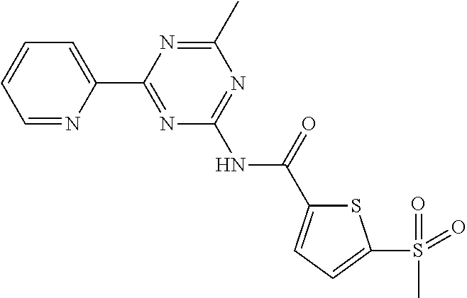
C1=NC(C2=NC(NC(=O)C3=CC=C(S(=O)(=O)C)S3)=NC(C)=N2)=CC=C1
